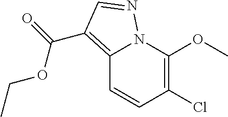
C1=CC(Cl)=C(OC)N2C1=C(C(=O)OCC)C=N2
